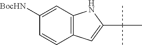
C12=C(C=CC([BocHN])=C1)C=C(C(C)(C)C)N2
